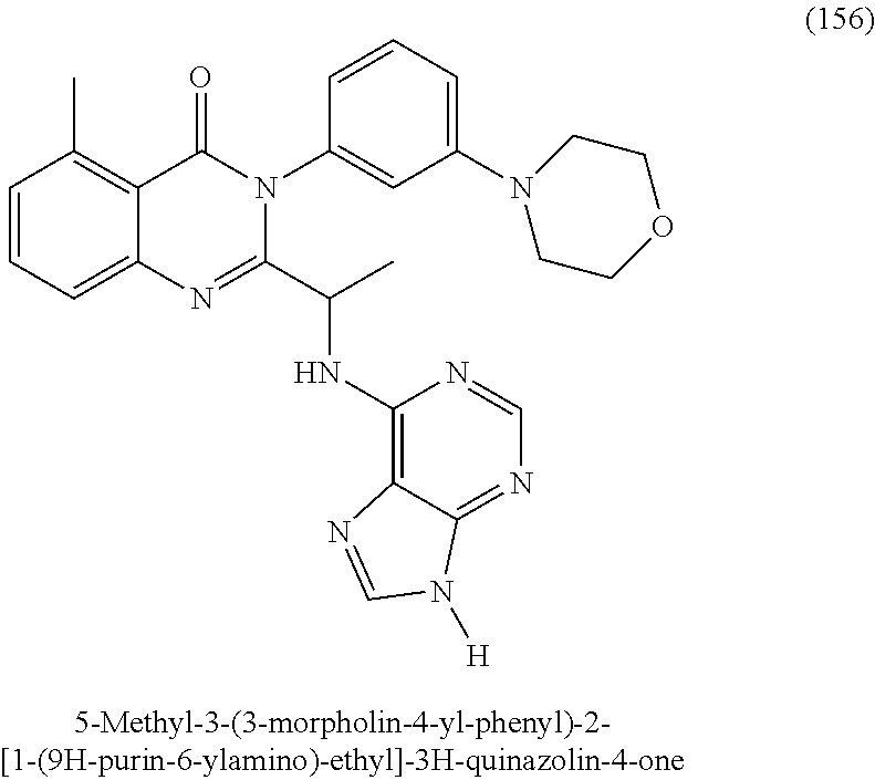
C1=CC=C2C(=C1C)C(=O)N(C1=CC(N3CCOCC3)=CC=C1)C(C(C)NC1=C3C(=NC=N1)N([H])C=N3)=N2
